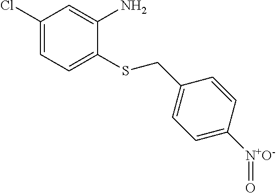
C1(Cl)=CC=C(SCC2=CC=C([N+O-]=O)C=C2)C(N)=C1
